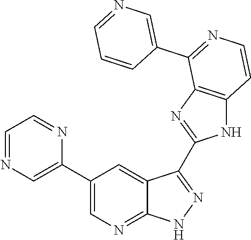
C1=NC=C(C2=CN=C3C(=C2)C(C2=NC4=C(N2)C=CN=C4C2=CN=CC=C2)=N[N H]3)N=C1
